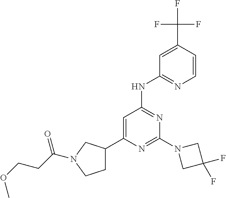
N1=C(N2CC(F)(F)C2)N=C(NC2=NC=CC(C(F)(F)F)=C2)C=C1C1CCN(C(CCOC)=O)C1
